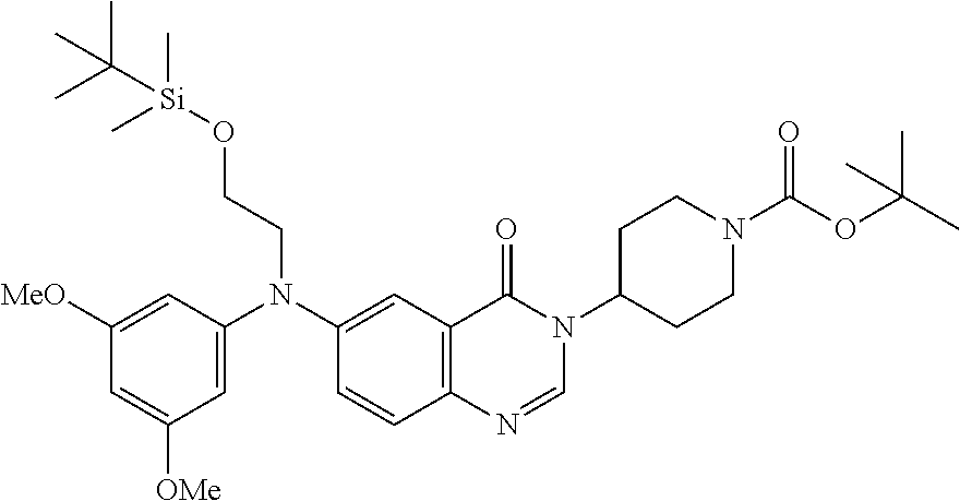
C1(N(C2=CC([OMe])=CC([MeO])=C2)CCO[Si](C)(C)C(C)(C)C)=CC2=C(C=C1)N=CN(C1CCN(C(OC(C)(C)C)=O)CC1)C2=O
